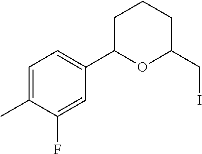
C1=C(C)C(F)=CC(C2OC(CI)CCC2)=C1
